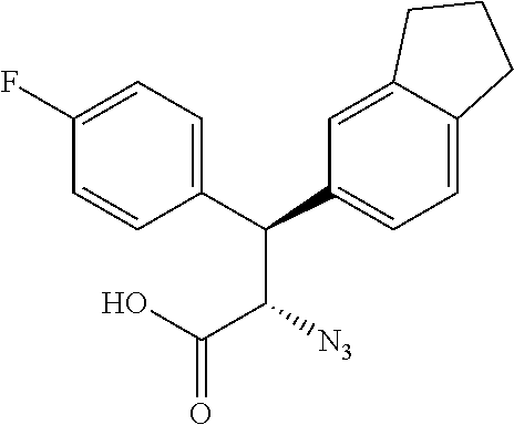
C1=C(F)C=CC(C(C2=CC=C3C(=C2)CCC3)C(C(O)=O)[N3])=C1
